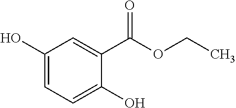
C1(O)=CC=C(O)C(C(OCC)=O)=C1
